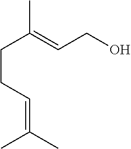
C(CC=C(C)C)C(=CCO)C
